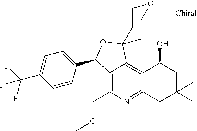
COCC1=C2C(=C3C(=N1)CC(C)(C)CC3O)C1(OC2C2=CC=C(C(F)(F)F)C=C2)CCOCC1
